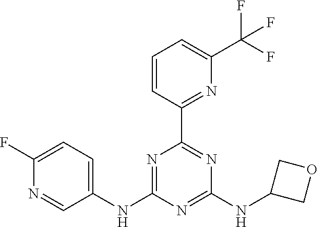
C1(NC2=NC(C3=NC(C(F)(F)F)=CC=C3)=NC(NC3COC3)=N2)=CC=C(F)N=C1
